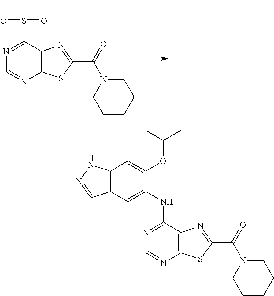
C12=C(C(S(=O)(=O)C)=NC=N1)N=C(C(=O)N1CCCCC1)S2.C12=C(C(NC3=CC4=C(C=C3OC(C)C)NN=C4)=NC=N1)N=C(C(=O)N1CCCCC1)S2
